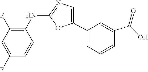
C1(NC2=C(F)C=C(F)C=C2)=NC=C(C2=CC=CC(C(=O)O)=C2)O1
